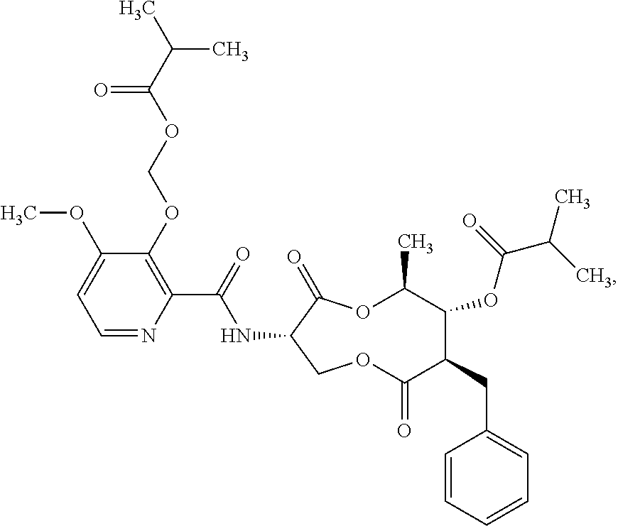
C1=NC(C(NC2COC(=O)C(CC3=CC=CC=C3)C(OC(=O)C(C)C)C(C)OC2=O)=O)=C(OCOC(C(C)C)=O)C(OC)=C1
